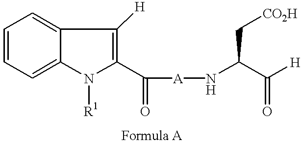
C1=CC=C2C(=C1)C([H])=C(C([A]NC(C([H])=O)C[CO2H])=O)N2[R1]
